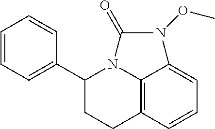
C12=C3C=CC=C1N(OC)C(=O)N2C(C1=CC=CC=C1)CC3
